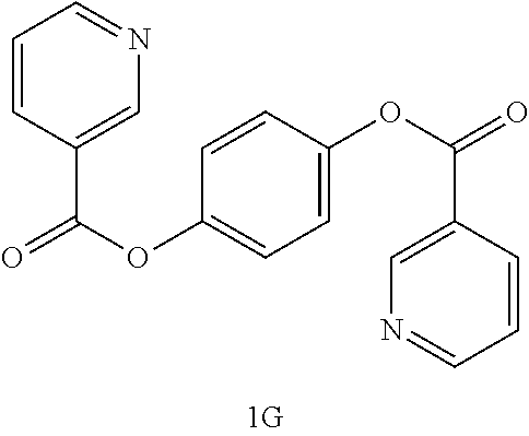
C1=CC(C(OC2=CC=C(OC(C3=CN=CC=C3)=O)C=C2)=O)=CN=C1
